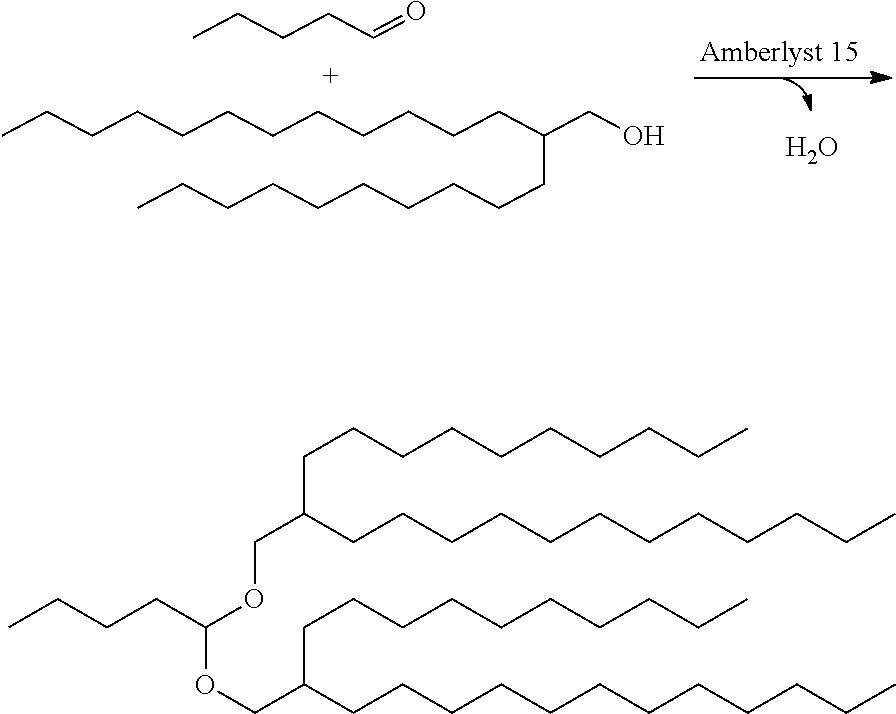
O.CCCCCCCCCCCCC(CO)CCCCCCCCCC.C(CC=O)CC.CCCCCCCCCCCCC(COC(OCC(CCCCCCCCCCCC)CCCCCCCCCC)CCCC)CCCCCCCCCC
